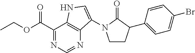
C1(C(OCC)=O)=NC=NC2=C1NC=C2N1CCC(C2=CC=C(Br)C=C2)C1=O
